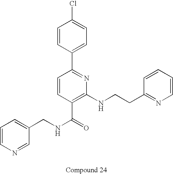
C1=CN=CC(CNC(=O)C2=C(NCCC3=NC=CC=C3)N=C(C3=CC=C(Cl)C=C3)C=C2)=C1
